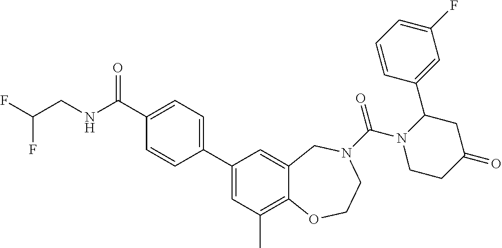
C1(C(NCC(F)F)=O)=CC=C(C2=CC(C)=C3C(=C2)CN(C(=O)N2CCC(=O)CC2C2=CC(F)=CC=C2)CCO3)C=C1
